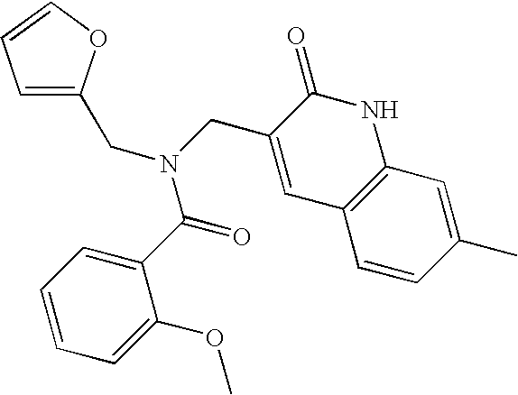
C(N(C(C1=CC=CC=C1OC)=O)CC1=CC2=C(NC1=O)C=C(C)C=C2)C1=CC=CO1
